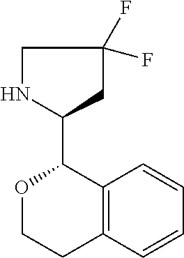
O1CCC2=C(C1C1NCC(F)(F)C1)C=CC=C2
